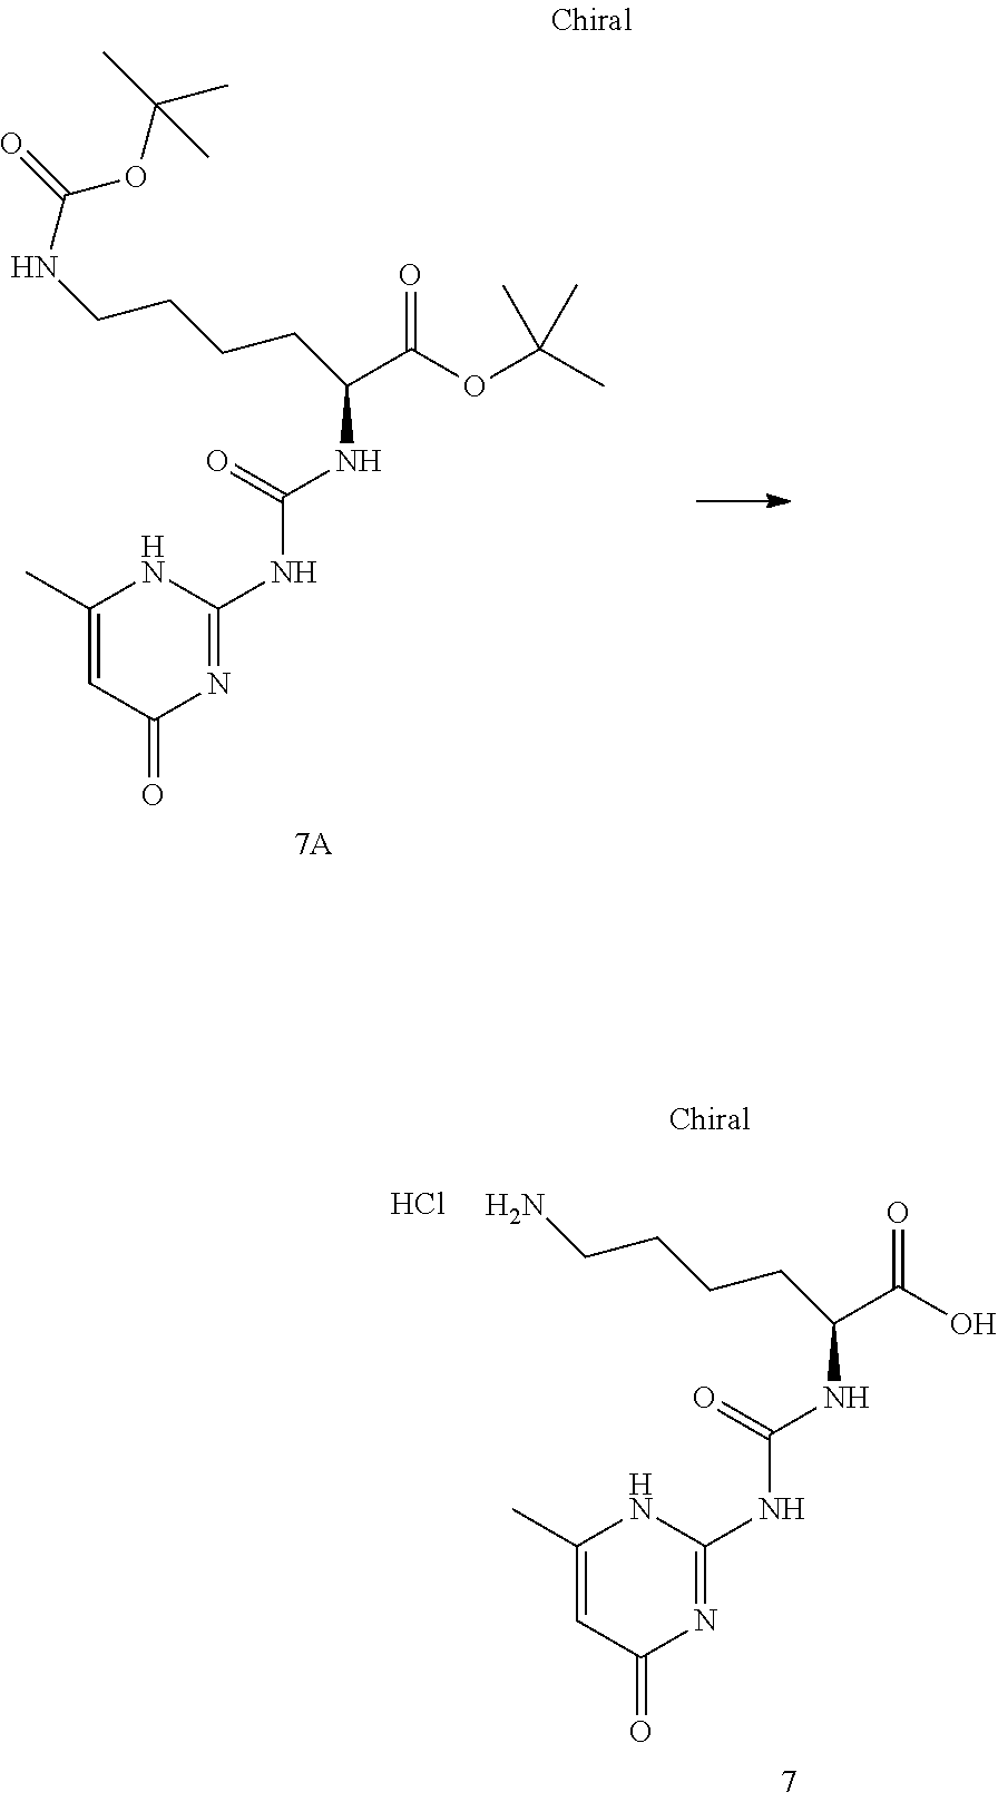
C1(C)=CC(=O)N=C(NC(=O)NC(CCCCN)C(O)=O)N1.Cl.C1(C)=CC(=O)N=C(NC(=O)NC(CCCCNC(OC(C)(C)C)=O)C(OC(C)(C)C)=O)N1
